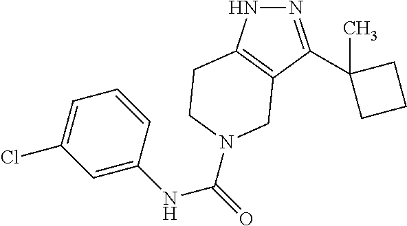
N1=C(C2(C)CCC2)C2=C(N1)CCN(C(NC1=CC(Cl)=CC=C1)=O)C2
